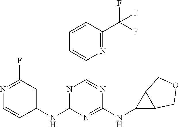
C1=CC(C(F)(F)F)=NC(C2=NC(NC3C4C3COC4)=NC(NC3=CC(F)=NC=C3)=N2)=C1
